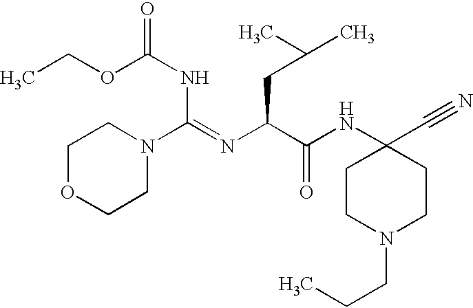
C1OCCN(C(=NC(C(NC2(C#N)CCN(CCC)CC2)=O)CC(C)C)NC(=O)OCC)C1
